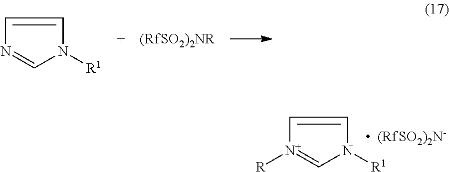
C1=CN([R1])C=N1.C1=CN([R1])C=[N+]1[R].[(RfSO2)2N-]
